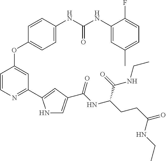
C1=C(NC(NC2=CC(C)=CC=C2F)=O)C=CC(OC2=CC(C3=CC(C(NC(CCC(=O)NCC)C(=O)NCC)=O)=CN3)=NC=C2)=C1
